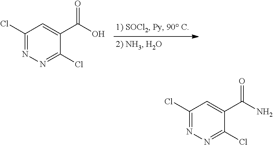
C1(Cl)=NN=C(Cl)C(C(O)=O)=C1.C1(Cl)=NN=C(Cl)C(C(N)=O)=C1
